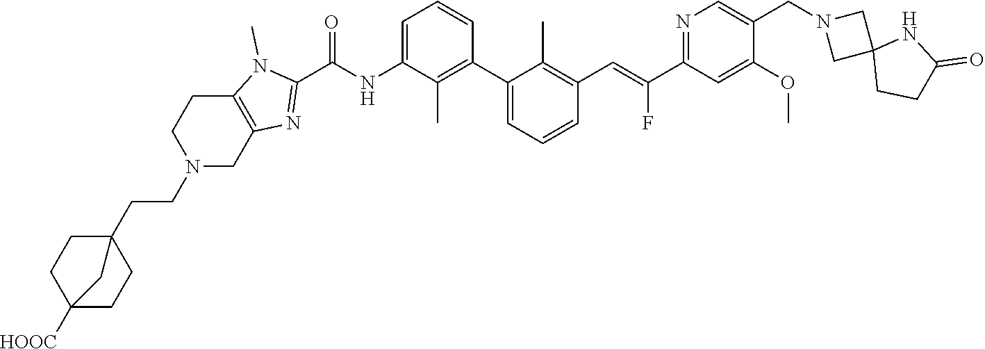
C1(C2=CC=CC(C=C(C3=NC=C(CN4CC5(C4)CCC(=O)N5)C(OC)=C3)F)=C2C)=C(C)C(NC(C2=NC3=C(N2C)CCN(CCC24CCC([HOOC])(CC2)C4)C3)=O)=CC=C1
